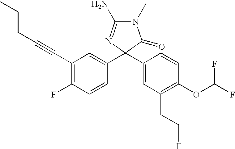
C1(C#CCCC)=C(F)C=CC(C2(C3=CC(CCF)=C(OC(F)F)C=C3)C(=O)N(C)C(N)=N2)=C1
